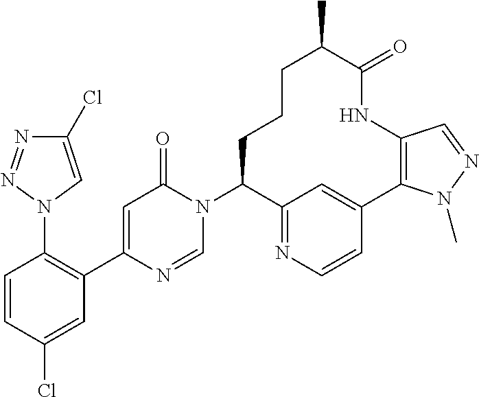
C1(N2C=NC(C3=C(N4C=C(Cl)N=N4)C=CC(Cl)=C3)=CC2=O)C2=NC=CC(=C2)C2=C(NC(=O)C(C)CCC1)C=NN2C
